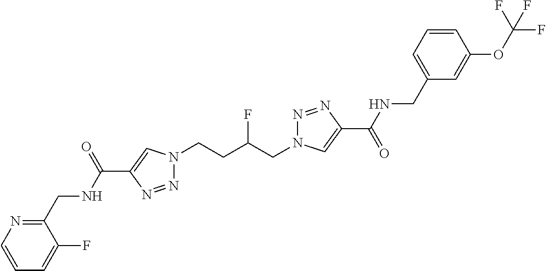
C1(C(NCC2=NC=CC=C2F)=O)=CN(CCC(CN2N=NC(C(=O)NCC3=CC=CC(OC(F)(F)F)=C3)=C2)F)N=N1
